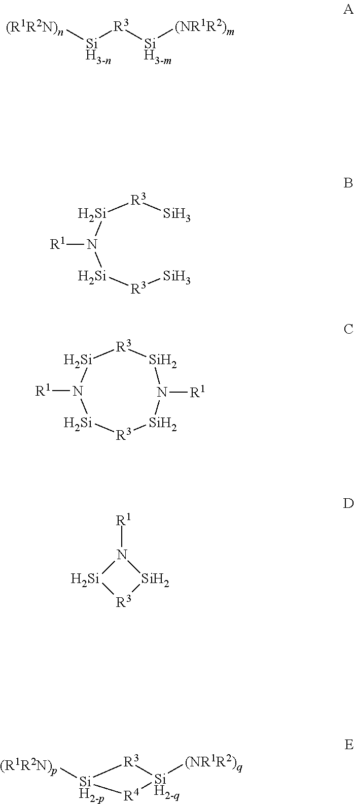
[(R1R2N)n][SiH3-n][R3][SiH3-m][(NR1R2)m].[R1]N([Si][R3][Si])[Si][R3][Si].[R1]N1[Si][R3][Si]N([R1])[Si][R3][Si]1.[R1]N1[Si][R3][Si]1.[(R1R2N)p][SiH2-p]1[R3][SiH2-q]([(NR1R2)q])[R4]1
